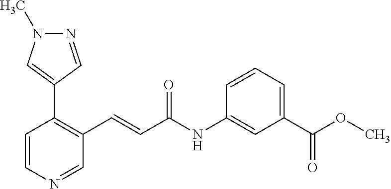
N1=CC(C2=C(C=CC(NC3=CC(C(OC)=O)=CC=C3)=O)C=NC=C2)=CN1C
